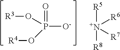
P([O-])(O[R3])(=O)O[R4].[R5][N+]([R8])([R6])[R7]
